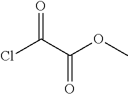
ClC(C(=O)OC)=O
